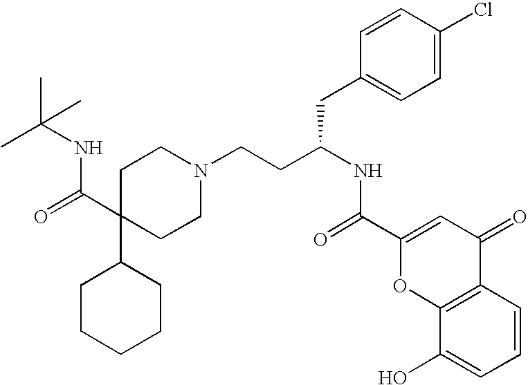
C1CCCCC1C1(C(=O)NC(C)(C)C)CCN(CCC(NC(=O)C2=CC(=O)C3=C(O2)C(O)=CC=C3)CC2=CC=C(Cl)C=C2)CC1
